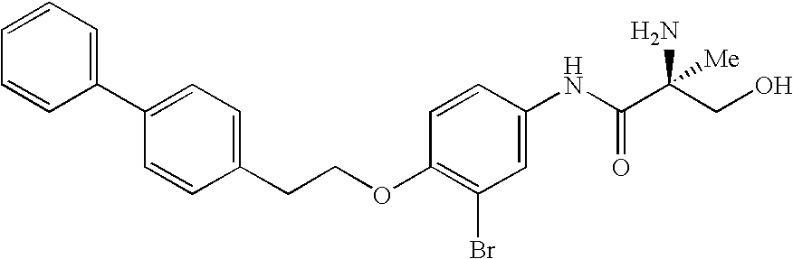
C(C1=CC=C(C2=CC=CC=C2)C=C1)COC1=C(Br)C=C(NC(C(CO)(N)[Me])=O)C=C1
